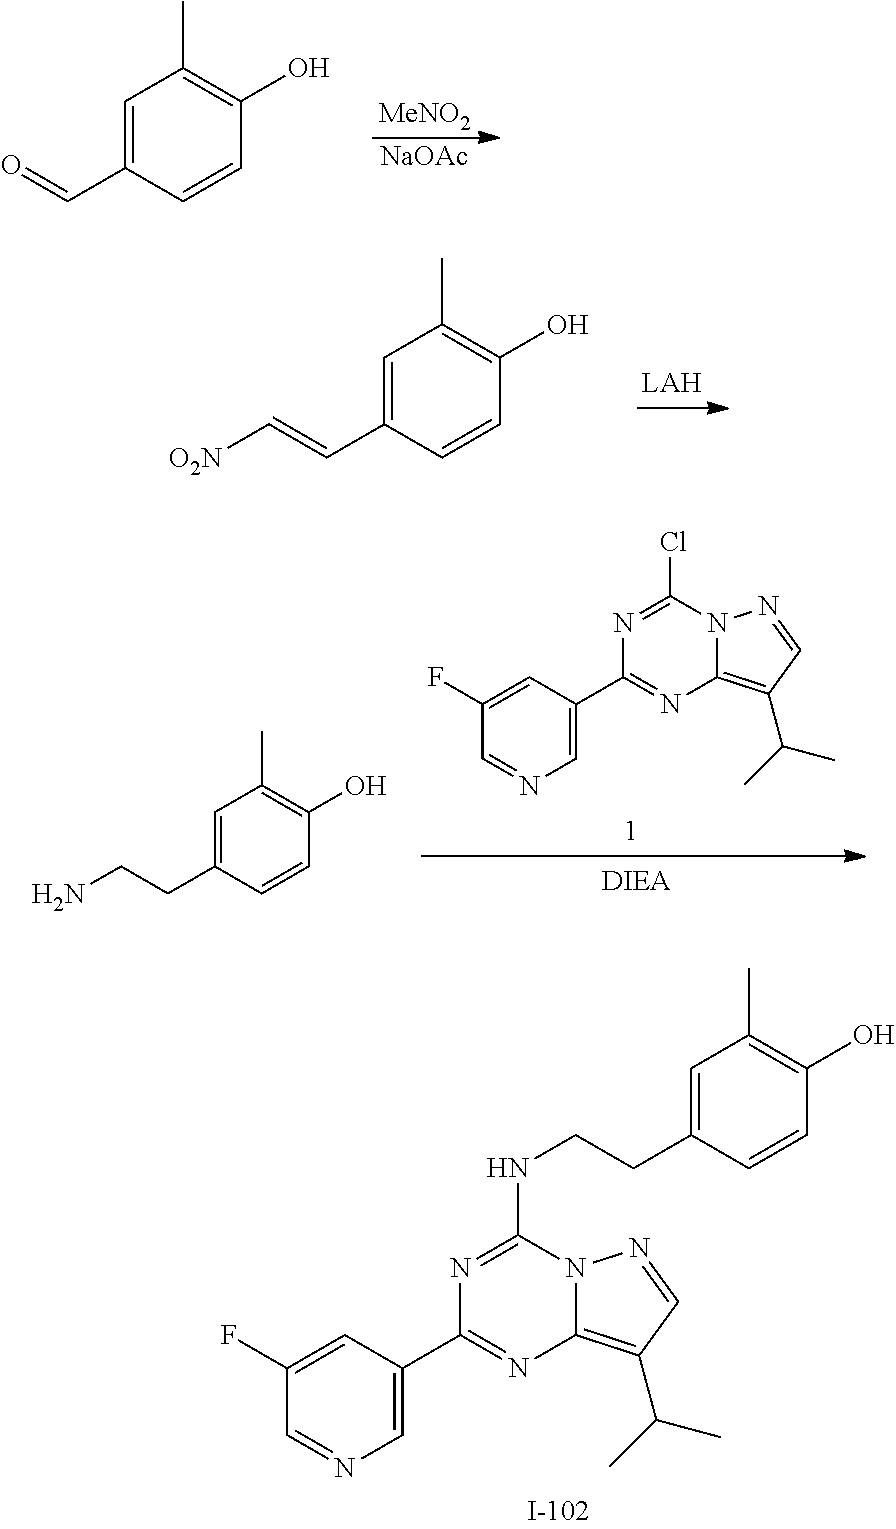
C1=C(C=O)C=CC(O)=C1C.[MeNO2].[NaOAc].C1=C(C=C[O2N])C=CC(O)=C1C.N1=C(Cl)N2C(=C(C(C)C)C=N2)N=C1C1=CN=CC(F)=C1.C1=C(CCN)C=CC(O)=C1C.N1=C(NCCC2=CC(C)=C(O)C=C2)N2C(=C(C(C)C)C=N2)N=C1C1=CN=CC(F)=C1
